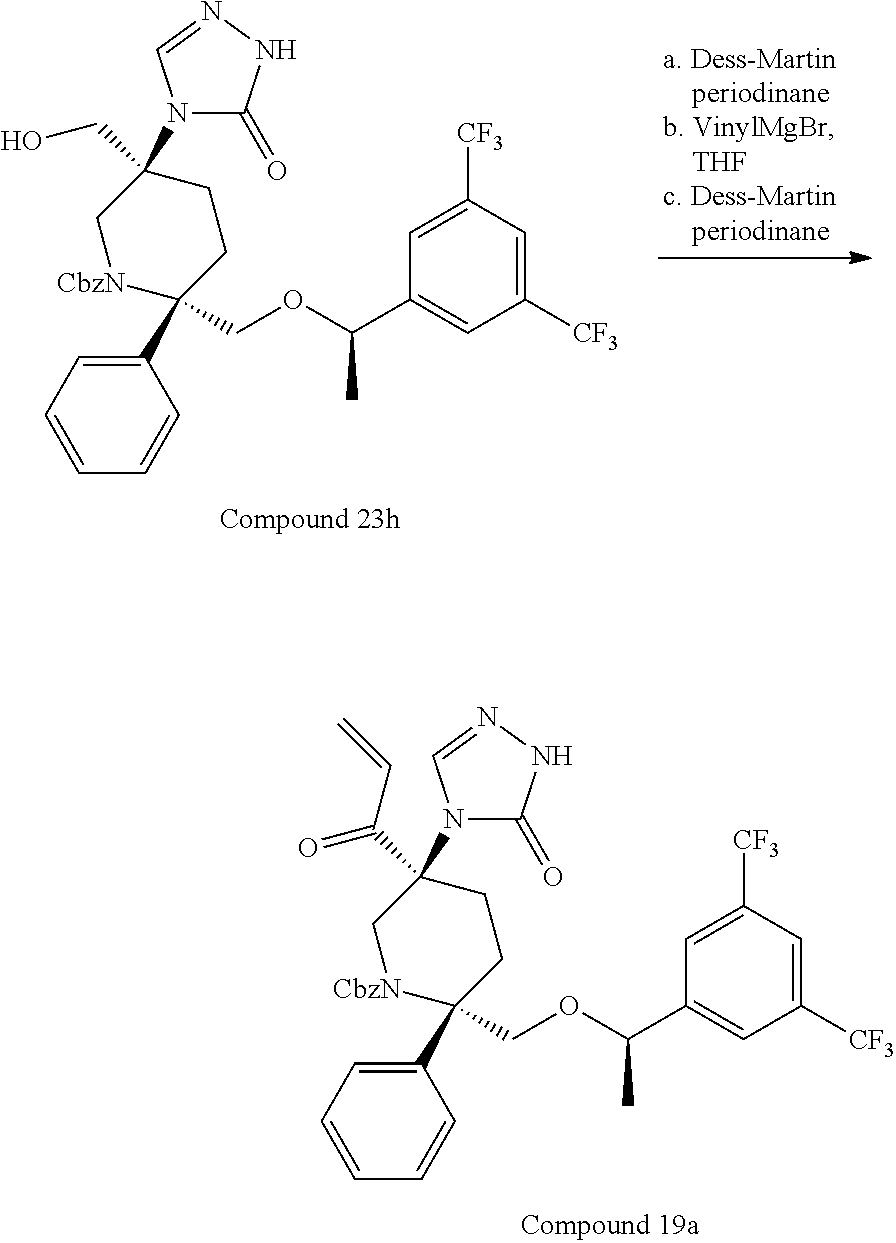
C1(C2(COC(C3=CC([CF3])=CC([CF3])=C3)C)CCC(CO)(N3C(=O)NN=C3)C[CbzN]2)=CC=CC=C1.C1(C2(COC(C3=CC([CF3])=CC([CF3])=C3)C)CCC(C(C=C)=O)(N3C(=O)NN=C3)C[CbzN]2)=CC=CC=C1
